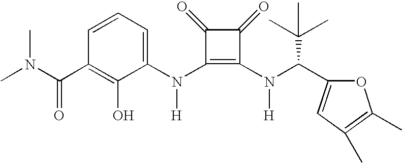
C(C1=C(O)C(N(C2=C(N(C(C3=CC(C)=C(C)O3)C(C)(C)C)[H])C(=O)C2=O)[H])=CC=C1)(=O)N(C)C
